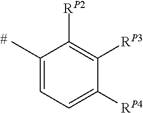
C1(C)=CC=C([RP4])C([RP3])=C1[RP2]
